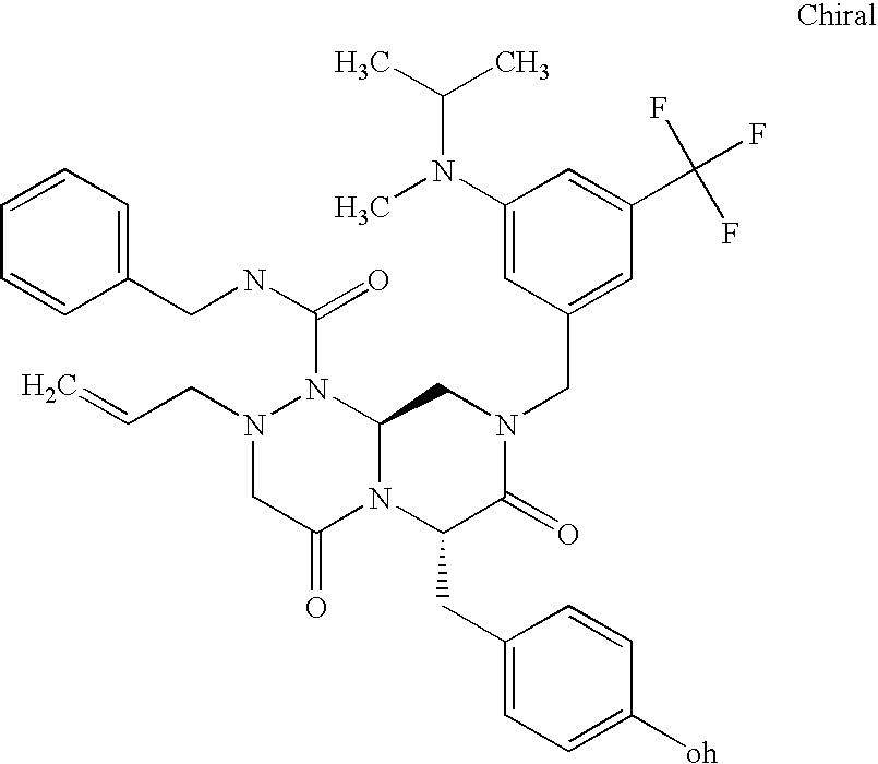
N(C(N1N(CC=C)CC(=O)N2C1CN(CC1=CC(C(F)(F)F)=CC(N(C)C(C)C)=C1)C(=O)C2CC1=CC=C([oh])C=C1)=O)CC1=CC=CC=C1
